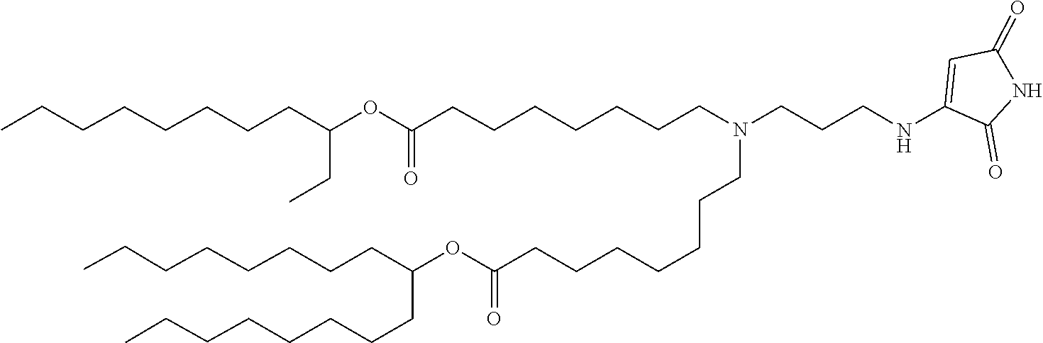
C(CCCC(CCCCCCCC)OC(=O)CCCCCCCN(CCCNC1=CC(=O)NC1=O)CCCCCCCC(OC(CC)CCCCCCCC)=O)CCCC
